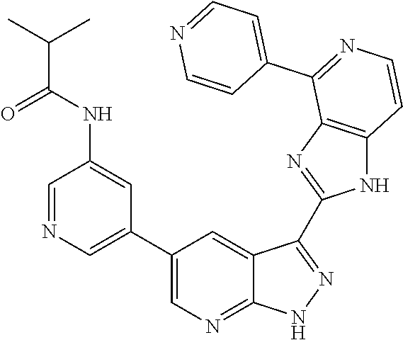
C1=NC=C(C2=CN=C3C(=C2)C(C2=NC4=C(N2)C=CN=C4C2=CC=NC=C2)=NN3)C=C1NC(C(C)C)=O
